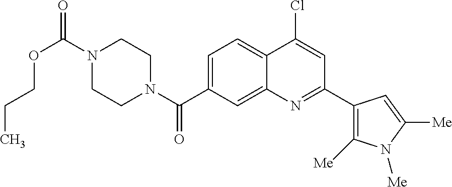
N1(C(OCCC)=O)CCN(C(=O)C2=CC=C3C(=C2)N=C(C2=C([Me])N([Me])C([Me])=C2)C=C3Cl)CC1
